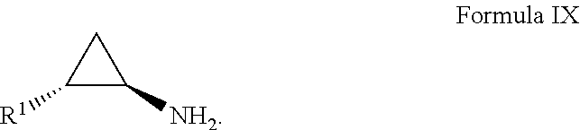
C1([R1])C([NH2])C1
